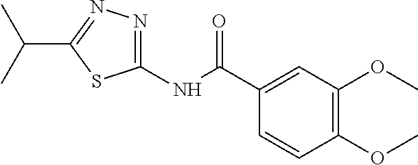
C1(NC(C2=CC(OC)=C(OC)C=C2)=O)=NN=C(C(C)C)S1
